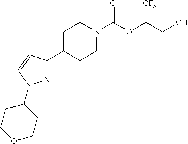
C(OC(CO)[CF3])(=O)N1CCC(C2=NN(C3CCOCC3)C=C2)CC1
